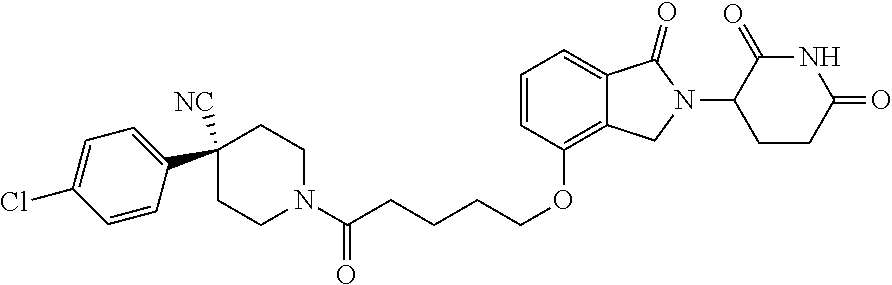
C1=CC(OCCCCC(N2CCC(C3=CC=C(Cl)C=C3)([NC])CC2)=O)=C2C(=C1)C(=O)N(C1CCC(=O)NC1=O)C2
